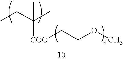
CCC(C)([COO]CCOC)C
